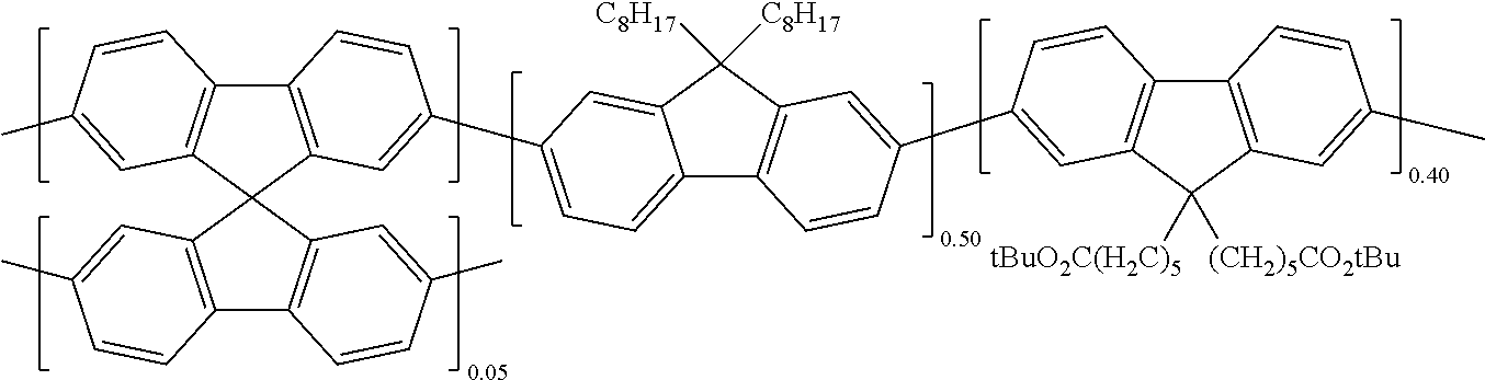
C12=C(C=C(C)C=C1)C1(C3=C2C=CC(C)=C3)C2=C(C3=C1C=C(C1=CC=C4C5=C(C([C8H17])([C8H17])C4=C1)C=C(C1=CC4=C(C6=C(C4([(CH2)5CO2tBu])[tBuO2C(H2C)5])C=C(C)C=C6)C=C1)C=C5)C=C3)C=CC(C)=C2
